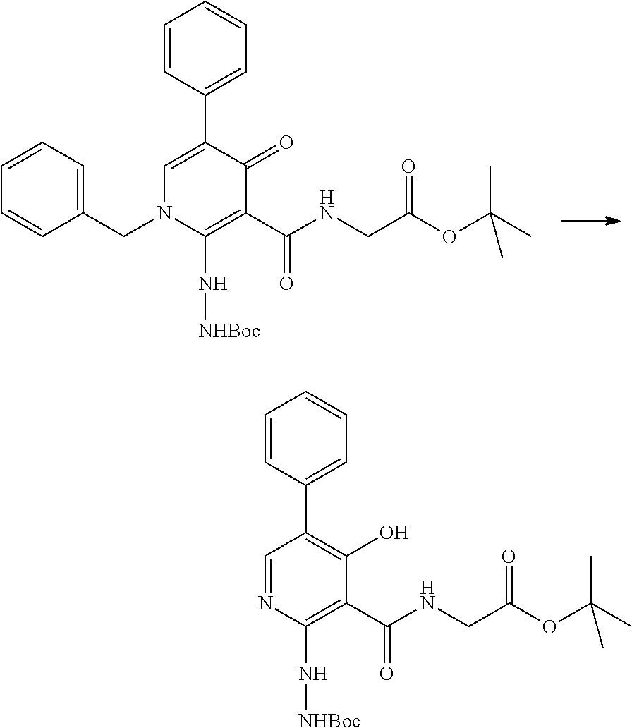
C1(CN2C=C(C3=CC=CC=C3)C(=O)C(C(NCC(OC(C)(C)C)=O)=O)=C2N[NHBoc])=CC=CC=C1.N1=CC(C2=CC=CC=C2)=C(O)C(C(NCC(OC(C)(C)C)=O)=O)=C1N[NHBoc]
